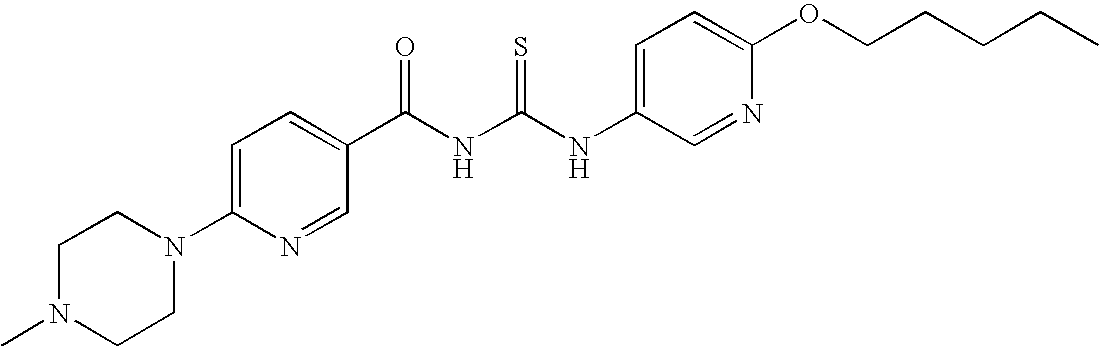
C(NC(NC1=CC=C(OCCCCC)N=C1)=S)(=O)C1=CC=C(N2CCN(C)CC2)N=C1
